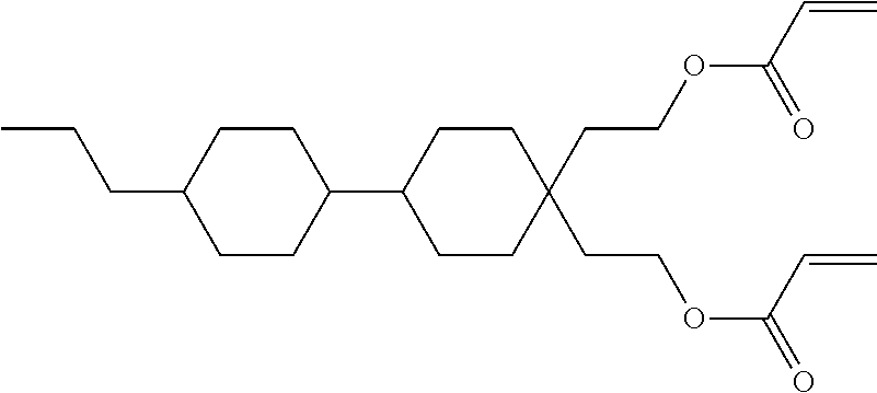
C1CC(CCC)CCC1C1CCC(CCOC(=O)C=C)(CCOC(C=C)=O)CC1
